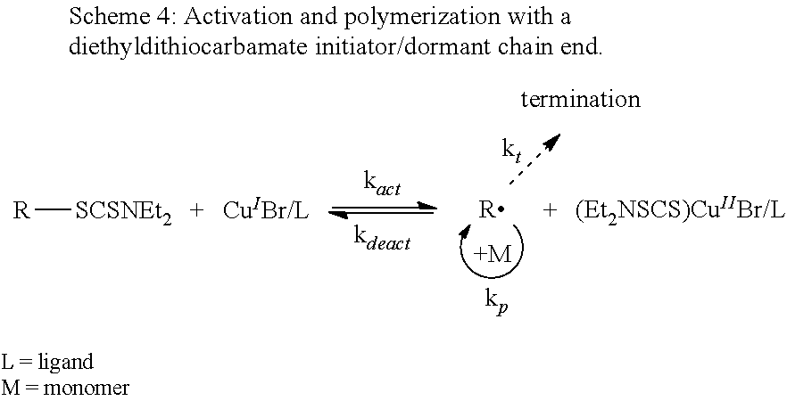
[R][SCSNEt2].[R].[+M]
